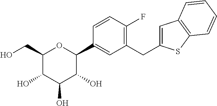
OCC1C(O)C(O)C(O)C(C2=CC(CC3=CC4=C(S3)C=CC=C4)=C(F)C=C2)O1
